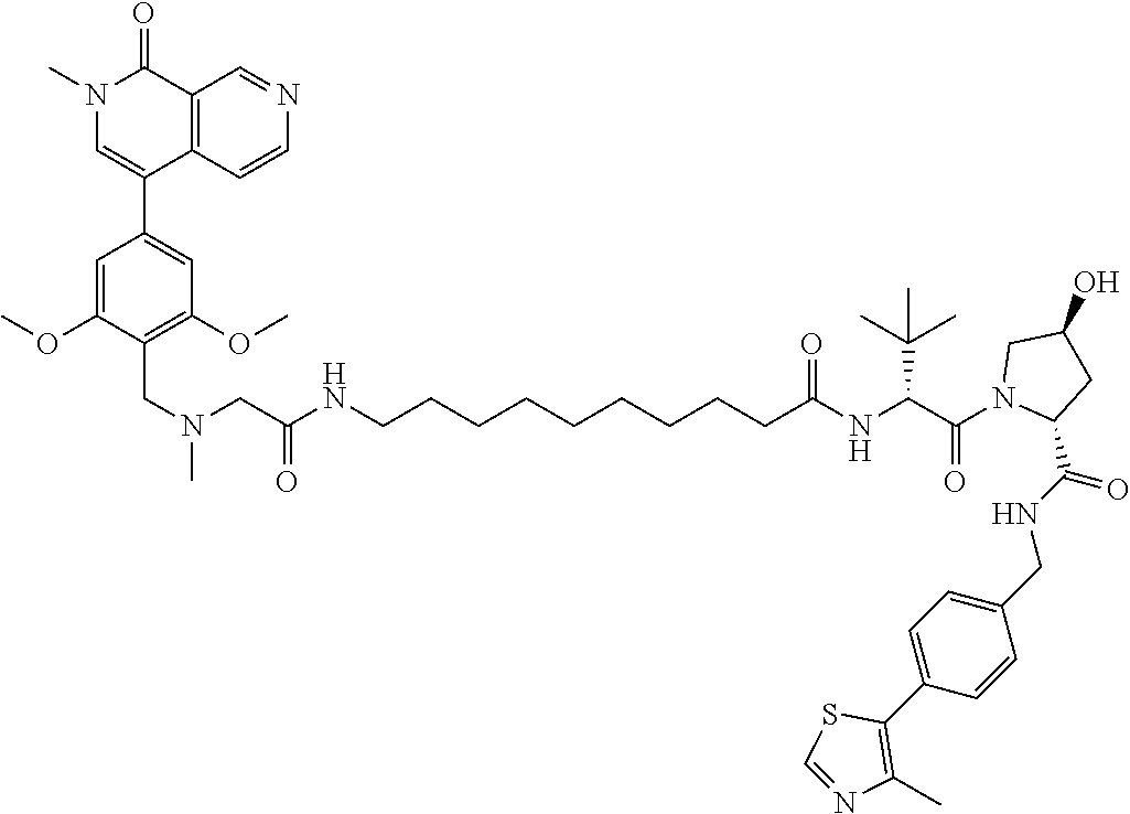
C1=NC(C)=C(C2=CC=C(CNC(=O)C3CC(O)CN3C(C(NC(CCCCCCCCCNC(CN(C)CC3=C(OC)C=C(C4=CN(C)C(=O)C5=C4C=CN=C5)C=C3OC)=O)=O)C(C)(C)C)=O)C=C2)S1
